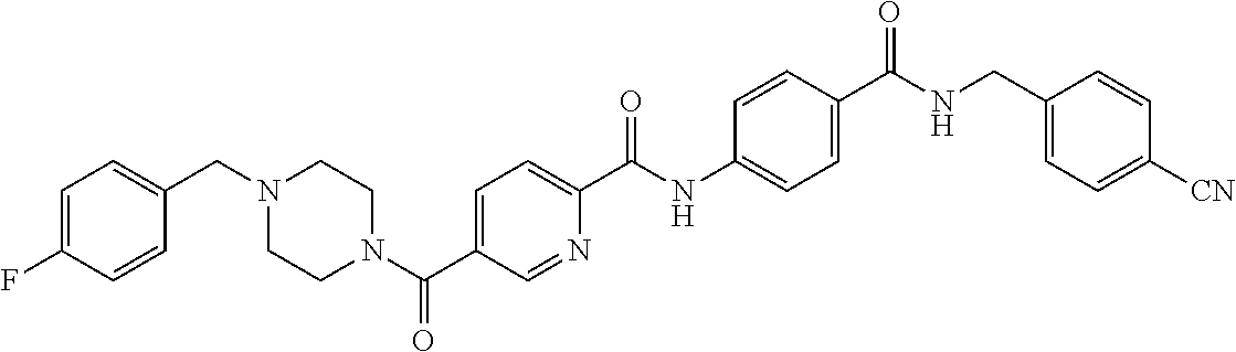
C1(F)=CC=C(CN2CCN(C(C3=CC=C(C(NC4=CC=C(C(NCC5=CC=C([CN])C=C5)=O)C=C4)=O)N=C3)=O)CC2)C=C1
